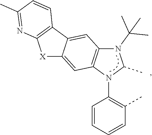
C1=CC=CC(C)=C1N1C(C)N(C(C)(C)C)C2=C1C=C1C(=C2)C2=C([X]1)N=C(C)C=C2
